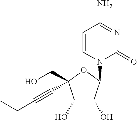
C1=CN(C2C(O)C(O)C(CO)(C#CCC)O2)C(=O)N=C1N
